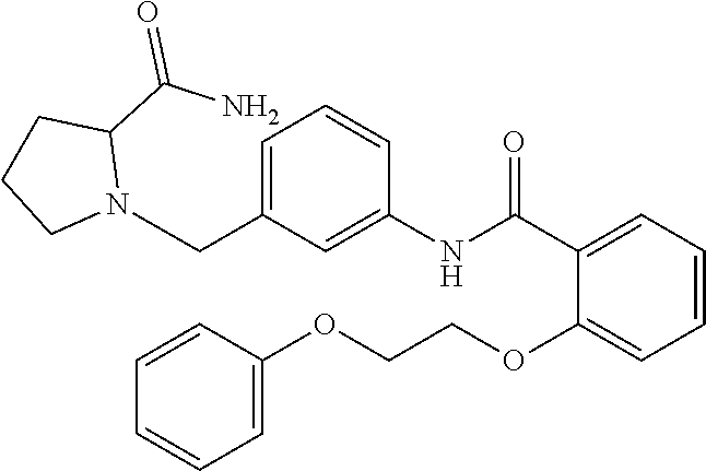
C1=CC=C(C(NC2=CC(CN3C(C(N)=O)CCC3)=CC=C2)=O)C(OCCOC2=CC=CC=C2)=C1
